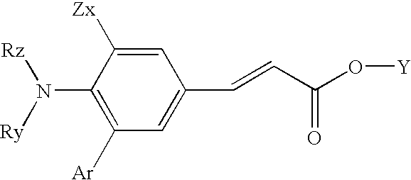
C1([Ar])=C(N([Ry])[Rz])C([Zx])=CC(C=CC(=O)O[Y])=C1
